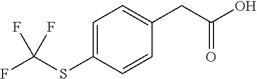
C1=C(SC(F)(F)F)C=CC(CC(O)=O)=C1
